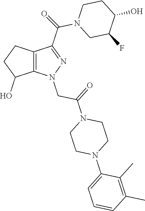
N1(CC(=O)N2CCN(C3=CC=CC(C)=C3C)CC2)N=C(C(=O)N2CC(F)C(O)CC2)C2=C1C(O)CC2
